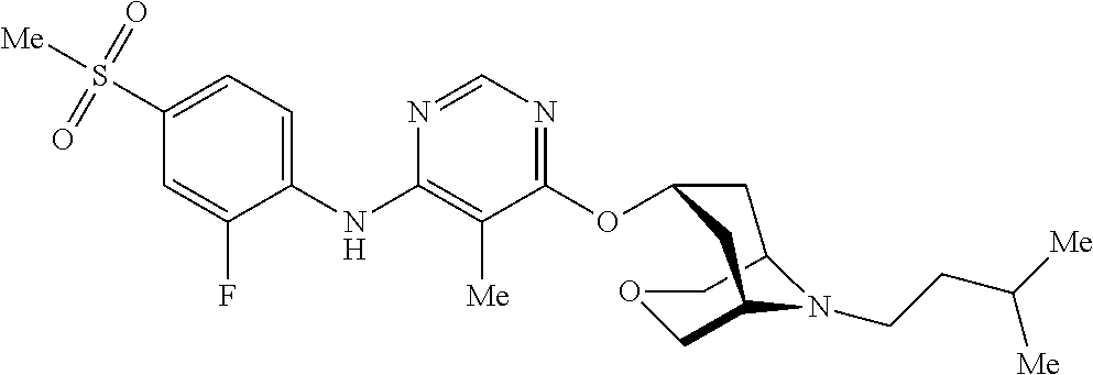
C1=C(S(=O)(=O)[Me])C=C(F)C(NC2=C([Me])C(OC3CC4COCC(C3)N4CCC([Me])[Me])=NC=N2)=C1
